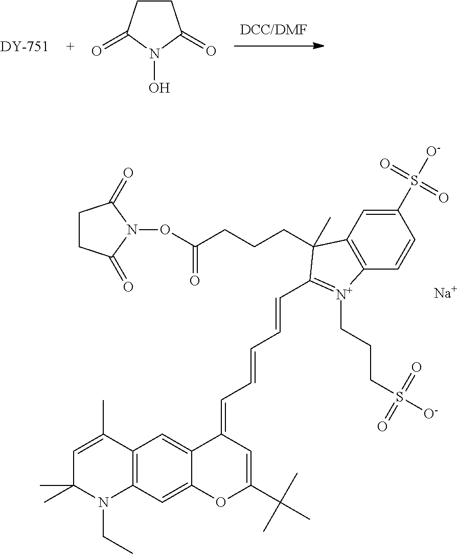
[Na].C(=CC=CC1=[N+](CCCS([O-])(=O)=O)C2=C(C=C(S([O-])(=O)=O)C=C2)C1(CCCC(ON1C(=O)CCC1=O)=O)C)C=C1C2=CC3=C(C=C2OC(C(C)(C)C)=C1)N(CC)C(C)(C)C=C3C.C1CC(=O)N(O)C1=O
